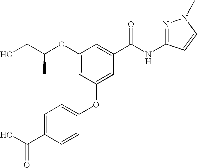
O(C1=CC(OC2=CC=C(C(O)=O)C=C2)=CC(C(NC2=NN(C)C=C2)=O)=C1)C(CO)C
